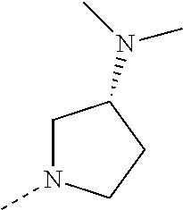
C1N(C)CCC1N(C)C
